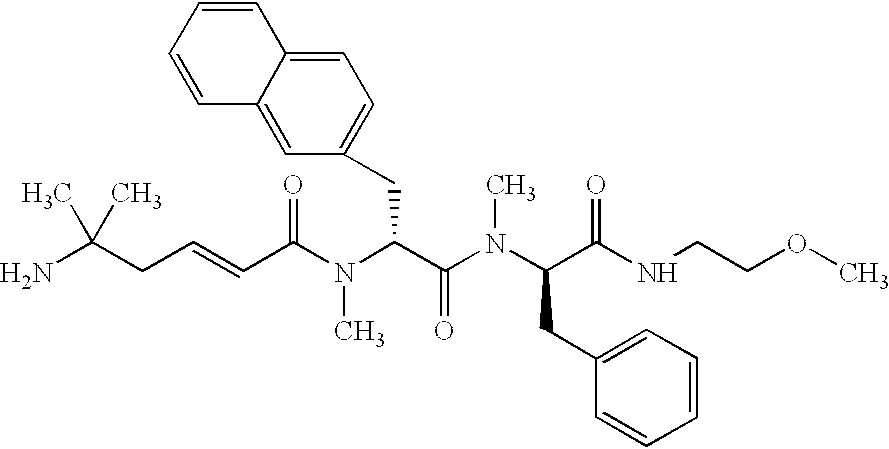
NC(CC=CC(N(C(C(N(C(C(NCCOC)=O)CC1=CC=CC=C1)C)=O)CC1=CC=C2C(=C1)C=CC=C2)C)=O)(C)C
